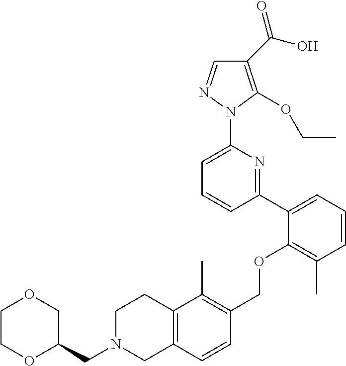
C1(C(O)=O)=C(OCC)N(C2=CC=CC(C3=CC=CC(C)=C3OCC3=C(C)C4=C(C=C3)CN(CC3COCCO3)CC4)=N2)N=C1
